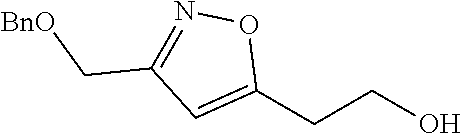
O1N=C(C[BnO])C=C1CCO
